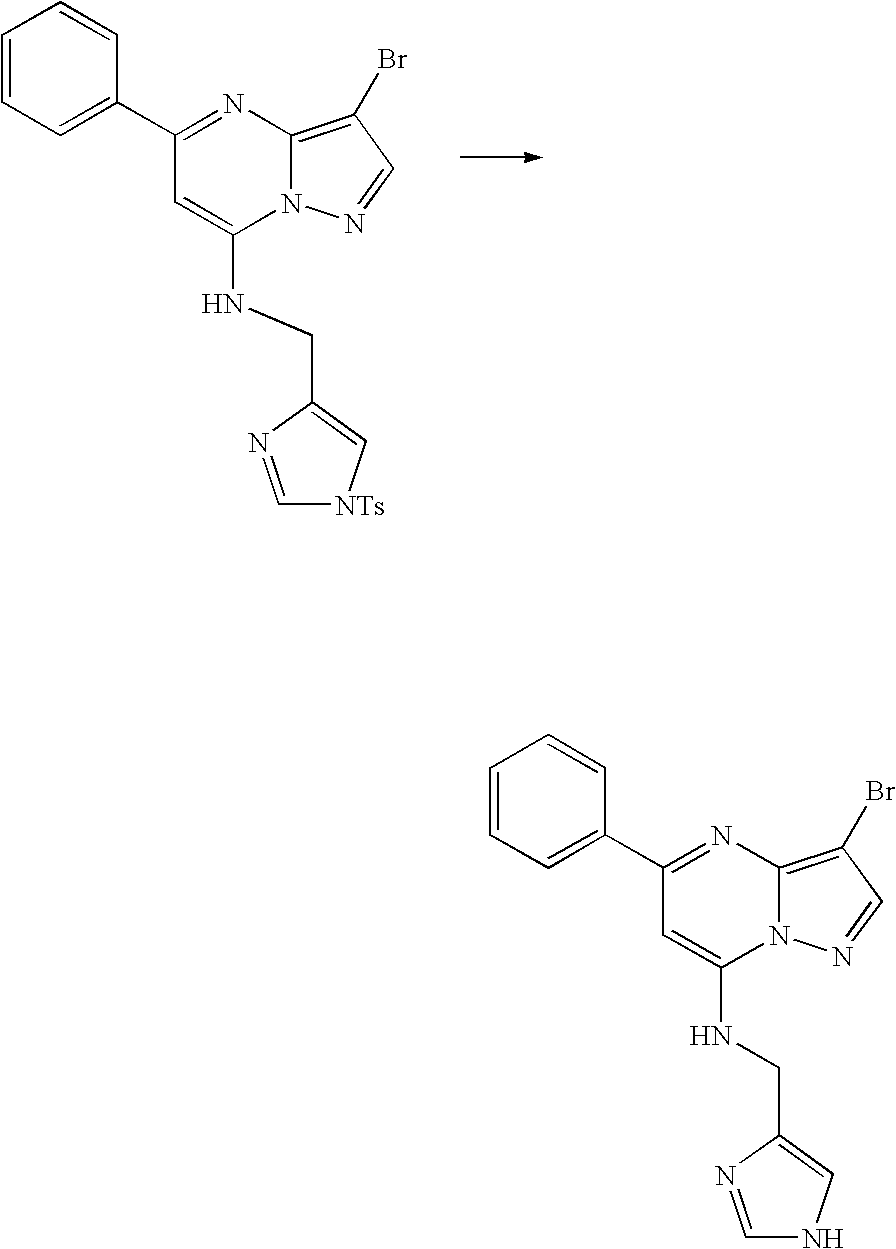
C1(C2=CC=CC=C2)=NC2=C(Br)C=NN2C(NCC2=C[NTs]C=N2)=C1.C1(C2=CC=CC=C2)=NC2=C(Br)C=NN2C(NCC2=CNC=N2)=C1
